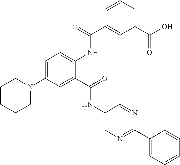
C1=C(N2CCCCC2)C=C(C(=O)NC2=CN=C(C3=CC=CC=C3)N=C2)C(NC(C2=CC(C(O)=O)=CC=C2)=O)=C1
